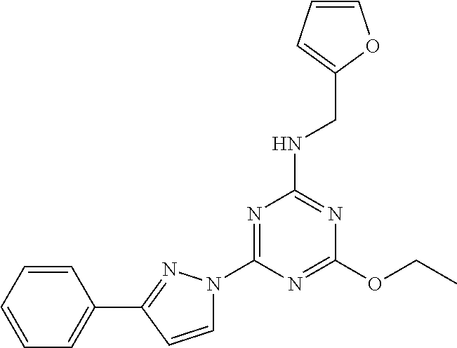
C1(OCC)=NC(N2C=CC(C3=CC=CC=C3)=N2)=NC(NCC2=CC=CO2)=N1
